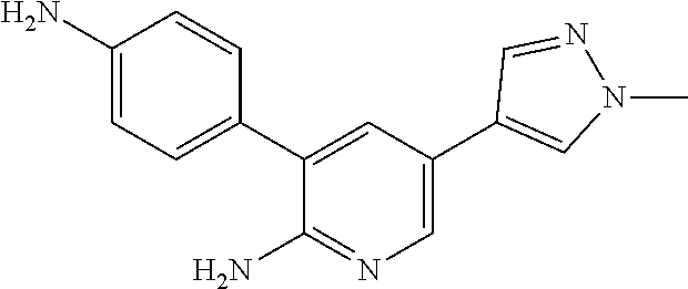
NC1=CC=C(C2=CC(C3=CN(C)N=C3)=CN=C2N)C=C1
